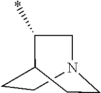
C1CC2CCN1CC2*
